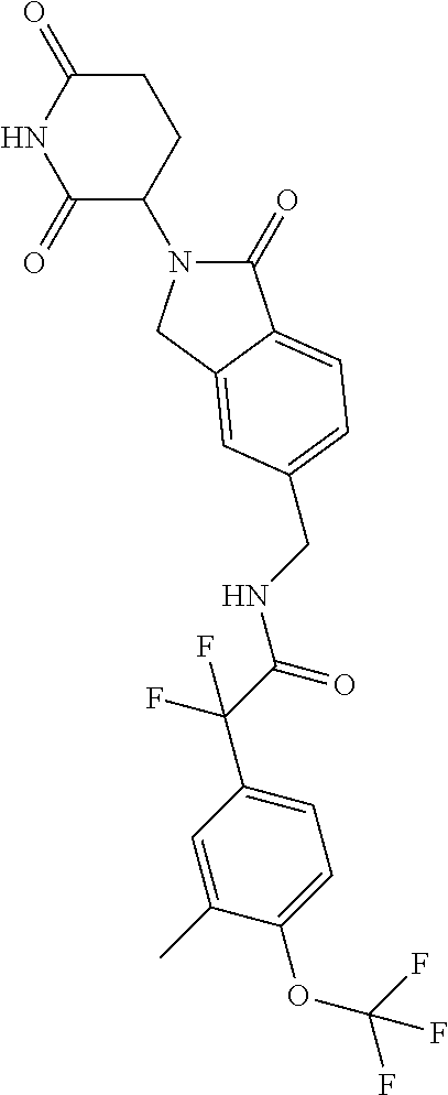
C1(=O)N(C2CCC(=O)NC2=O)CC2=CC(CNC(C(F)(F)C3=CC=C(OC(F)(F)F)C(C)=C3)=O)=CC=C12
